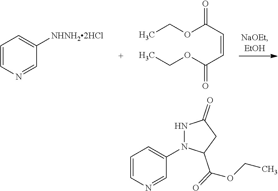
C1=CN=CC([NHNH22HCl])=C1.CCOC(C=CC(OCC)=O)=O.C1=CN=CC(N2NC(=O)CC2C(OCC)=O)=C1
